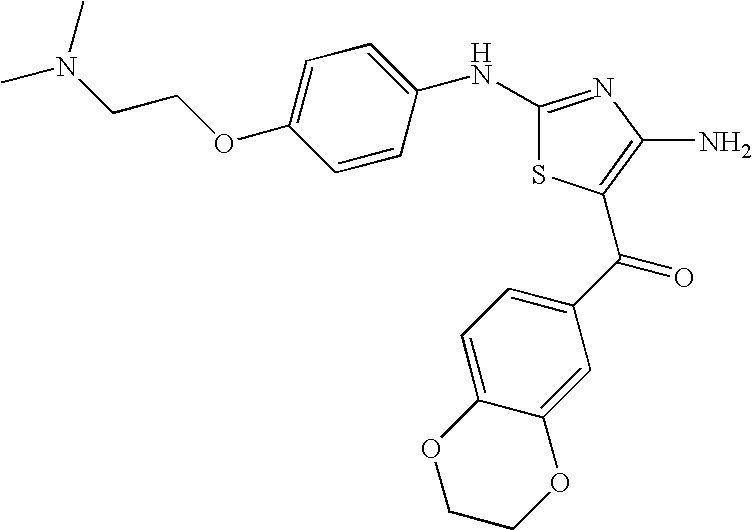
C1(NC2=CC=C(OCCN(C)C)C=C2)=NC(N)=C(C(C2=CC=C3C(=C2)OCCO3)=O)S1
